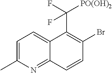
C1=C(C)N=C2C(=C1)C(C(F)([PO(OH)2])F)=C(Br)C=C2
